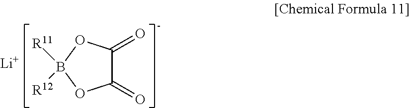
C1(=O)C(=O)OB([R12])([R11])O1.[Li]
